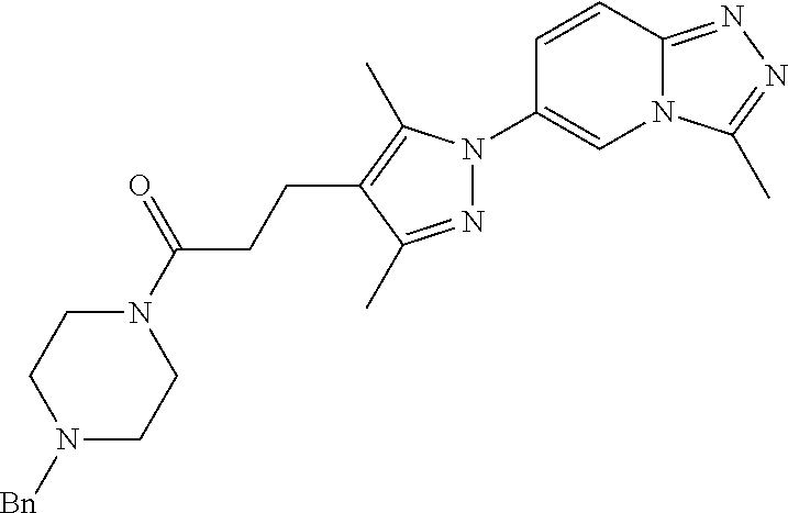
N12C(=NN=C1C)C=CC(N1N=C(C)C(CCC(N3CCN([Bn])CC3)=O)=C1C)=C2
